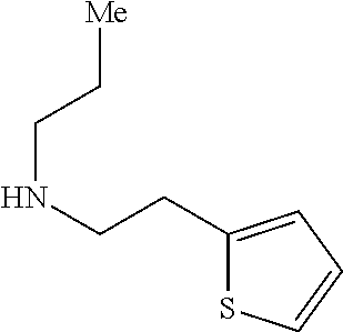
C1(CCNCC[Me])=CC=CS1
